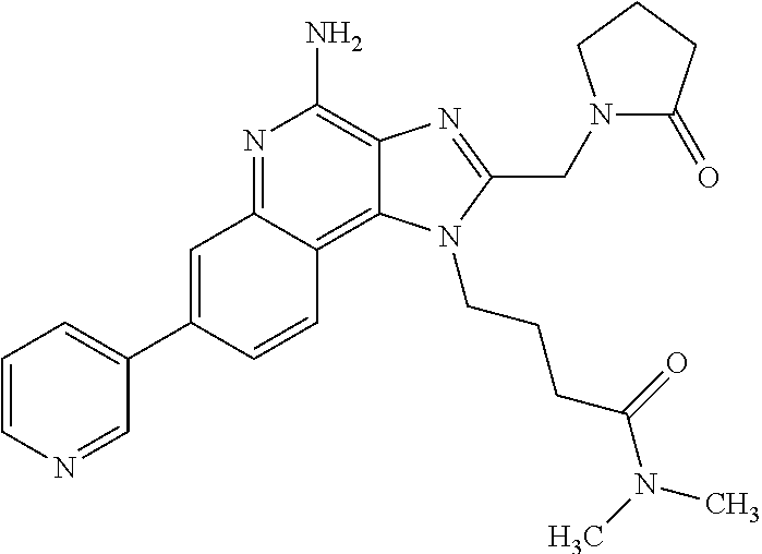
C1=C(C2=CC=CN=C2)C=CC2=C3C(=C(N)N=C12)N=C(CN1C(=O)CCC1)N3CCCC(=O)N(C)C
